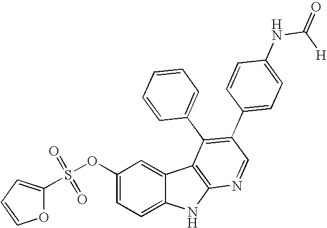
O1C(S(OC2=CC=C3C(=C2)C2=C(N3)N=CC(C3=CC=C(NC(=O)[H])C=C3)=C2C2=CC=CC=C2)(=O)=O)=CC=C1
